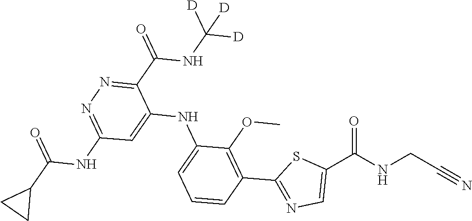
C1=CC=C(NC2=CC(NC(C3CC3)=O)=NN=C2C(=O)NC([D])([D])[D])C(OC)=C1C1=NC=C(C(NCC#N)=O)S1
